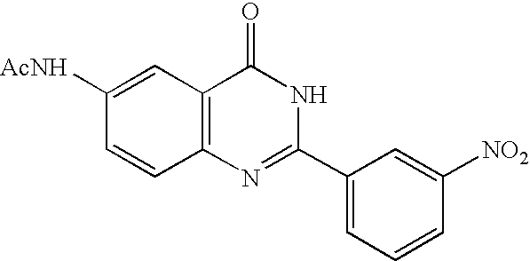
C12=C(C=C([AcNH])C=C1)C(=O)NC(C1=CC=CC([NO2])=C1)=N2
